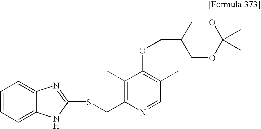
C1=CC=C2C(=C1)N=C(SCC1=C(C)C(OCC3COC(C)(C)OC3)=C(C)C=N1)N2
